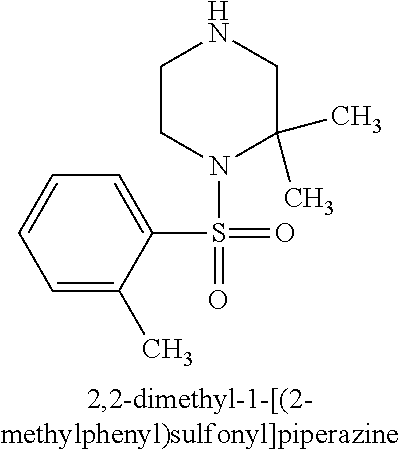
C1=C(S(=O)(N2C(C)(C)CNCC2)=O)C(C)=CC=C1
